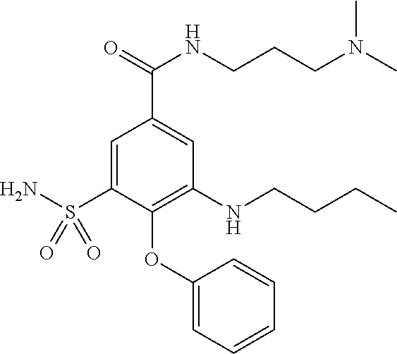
C1=C(S(N)(=O)=O)C(OC2=CC=CC=C2)=C(NCCCC)C=C1C(=O)NCCCN(C)C
